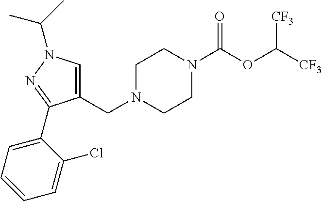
C(N1CCN(C(OC([CF3])[CF3])=O)CC1)C1=CN(C(C)C)N=C1C1=CC=CC=C1Cl
